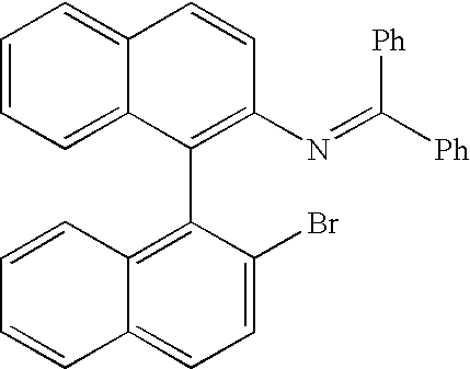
C1=CC=C2C(=C1)C=CC(N=C([Ph])[Ph])=C2C1=C2C(=CC=C1Br)C=CC=C2
